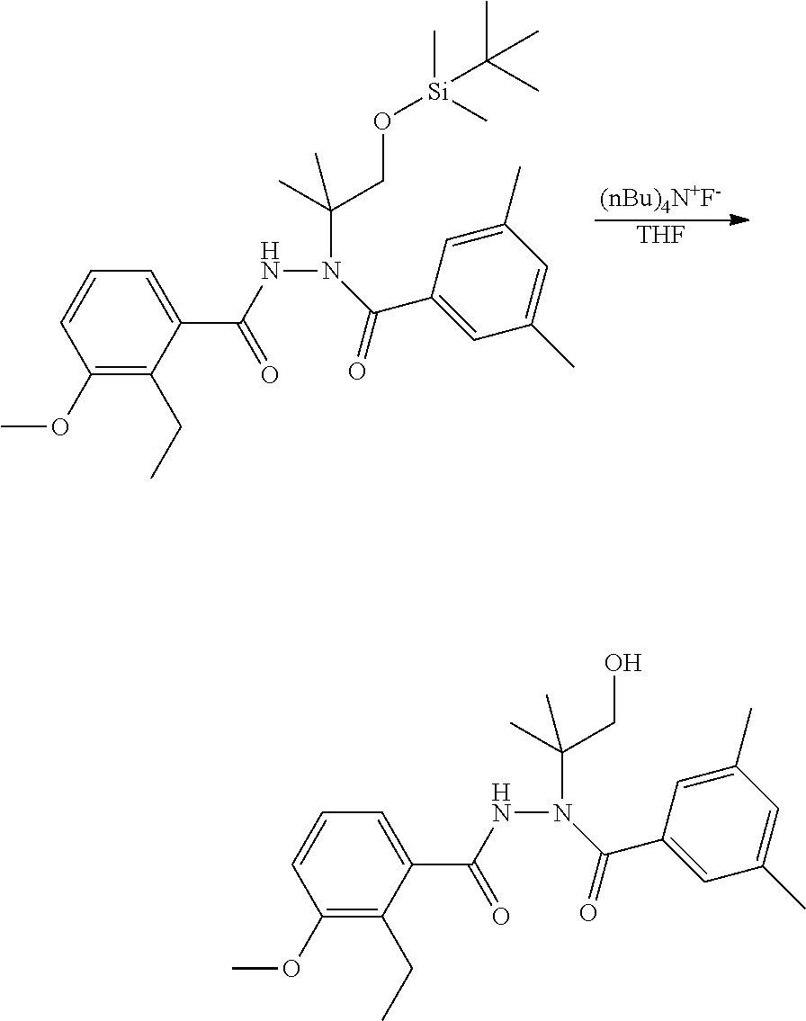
[(nBu)4N+F-].[THF].N(N(C(C1=CC(C)=CC(C)=C1)=O)C(C)(CO[Si](C)(C)C(C)(C)C)C)C(C1=CC=CC(OC)=C1CC)=O.N(N(C(C1=CC(C)=CC(C)=C1)=O)C(C)(CO)C)C(C1=CC=CC(OC)=C1CC)=O
